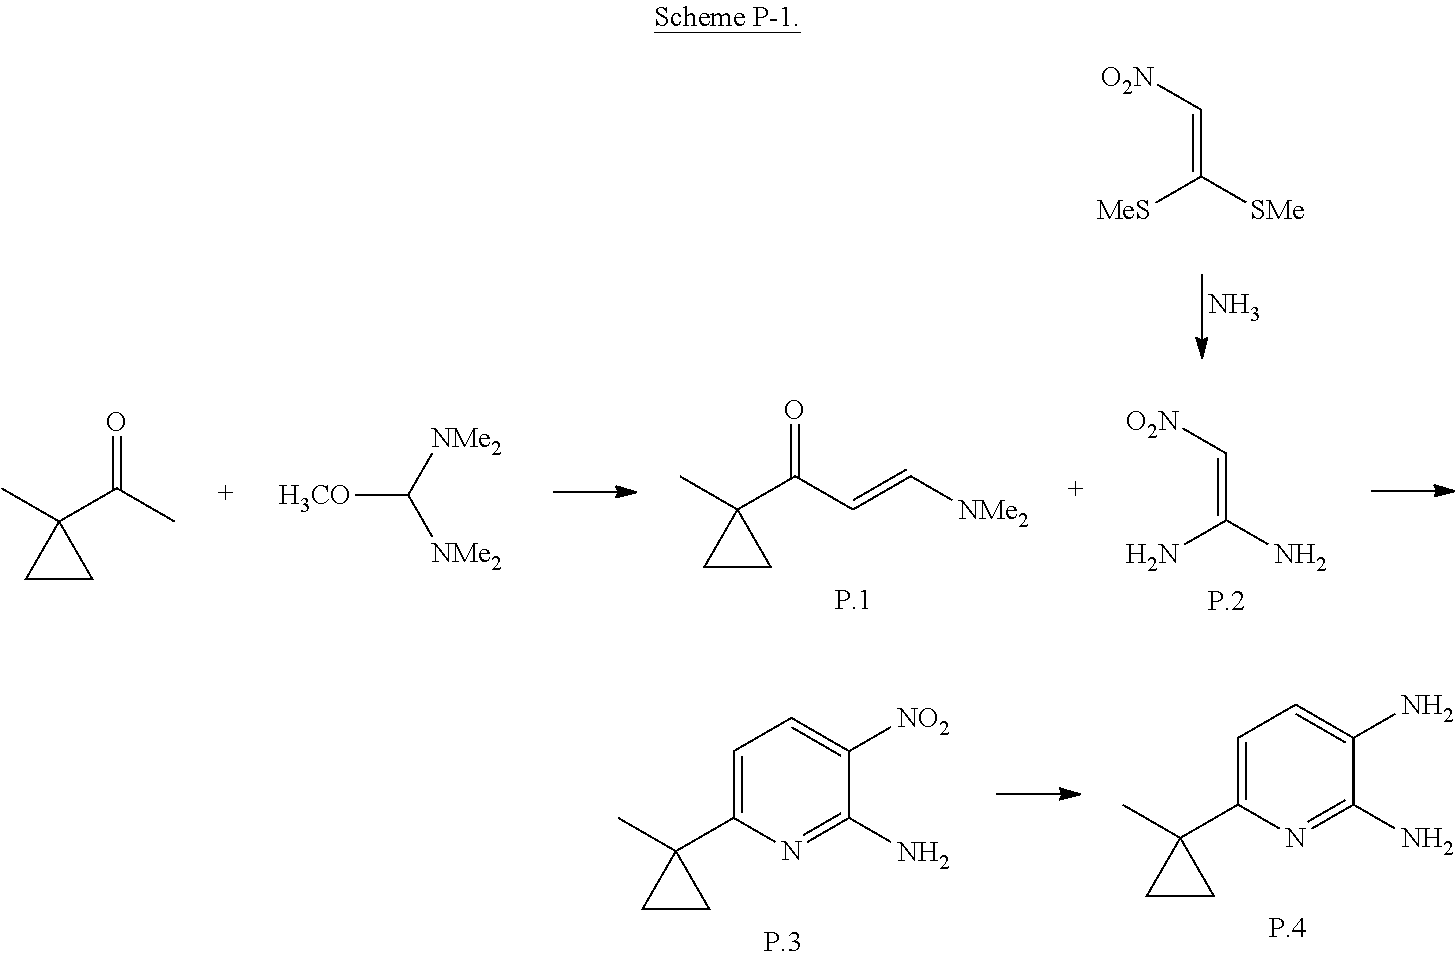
C(=C([SMe])[MeS])[O2N].N.C1(C(C)=O)(C)CC1.[H3CO]C([NMe2])[NMe2].C1(C(C=C[NMe2])=O)(C)CC1.C(=C(N)N)[O2N].C1=C(C2(C)CC2)N=C(N)C([NO2])=C1.C1=C(C2(C)CC2)N=C(N)C(N)=C1
